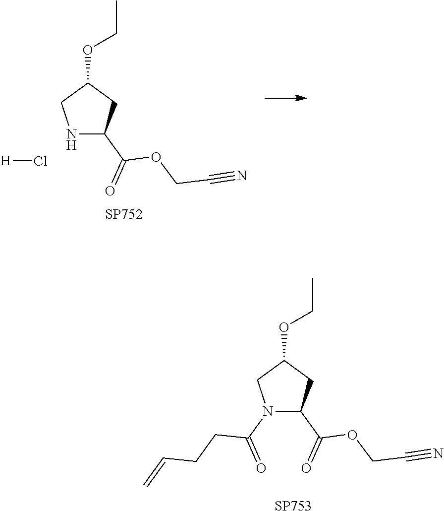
N1(C(=O)CCC=C)C(C(=O)OCC#N)CC(OCC)C1.[SP753].N1C(C(=O)OCC#N)CC(OCC)C1.[H]Cl.[SP752]
